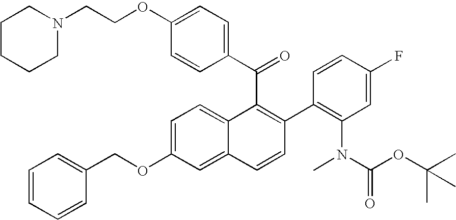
C(C1=C(C2=C(N(C(=O)OC(C)(C)C)C)C=C(F)C=C2)C=CC2=CC(OCC3=CC=CC=C3)=CC=C12)(=O)C1=CC=C(OCCN2CCCCC2)C=C1
